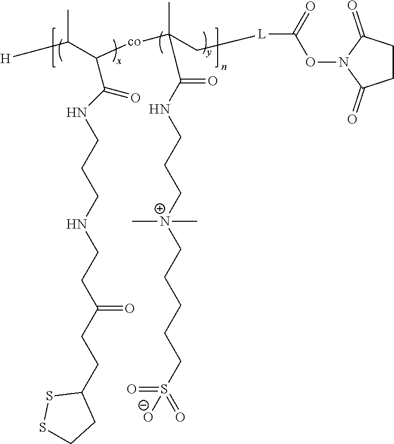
[H]C(C([co]C(C[L]C(=O)ON1C(=O)CCC1=O)(C)C(=O)NCCC[N+](CCCCCS(=O)(=O)[O-])(C)C)C(=O)NCCCNCCC(CCC1SSCC1)=O)C
